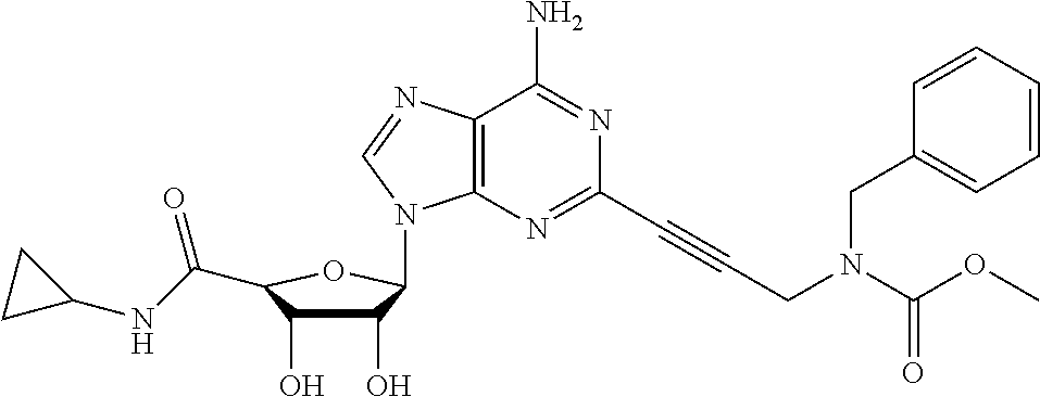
C1(O)C(O)C(C(NC2CC2)=O)OC1N1C2=C(N=C1)C(N)=NC(C#CCN(C(OC)=O)CC1=CC=CC=C1)=N2
